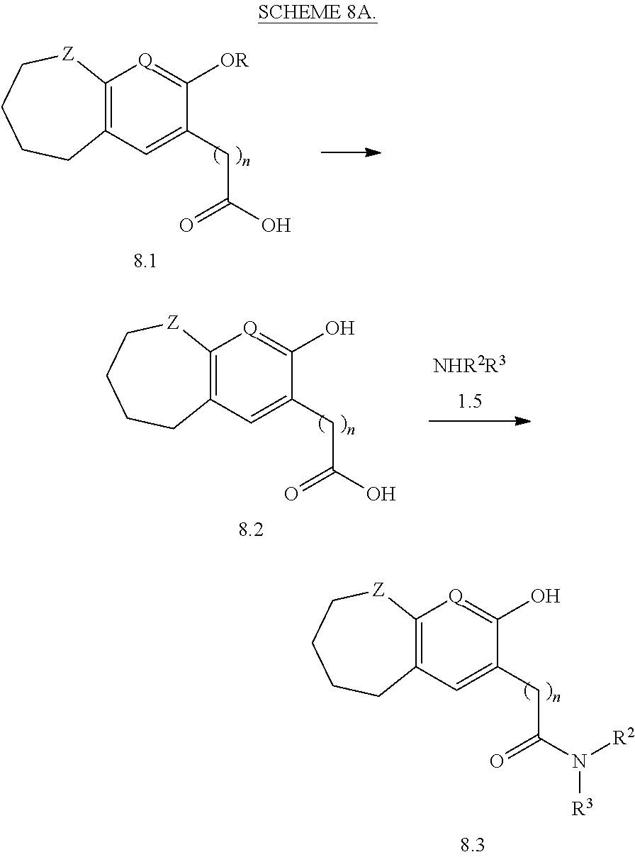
C12=C(C=C(CC(O)=O)C([OR])=[Q]1)CCCC[Z]2.C12=C(C=C(CC(N([R2])[R3])=O)C(O)=[Q]1)CCCC[Z]2.C12=C(C=C(CC(O)=O)C(O)=[Q]1)CCCC[Z]2.[NHR2R3]
